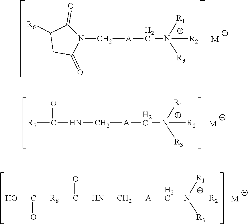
[M].N([R2])([R1])([R3])C[A]CNC([R8]C(O)=O)=O.[M].N([R2])([R1])([R3])C[A]CNC([R7])=O.[M].N([R2])([R1])([R3])C[A]CN1C(=O)C([R6])CC1=O
